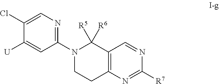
C1(Cl)=CN=C(N2CCC3=C(C2([R5])[R6])C=NC([R7])=N3)C=C1[U]
